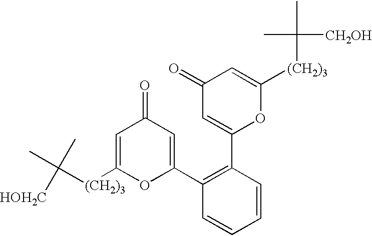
C([(CH2)3]C1=CC(=O)C=C(C2=C(C3=CC(=O)C=C([(CH2)3]C(C)(C)[CH2OH])O3)C=CC=C2)O1)(C)(C)[HOH2C]
